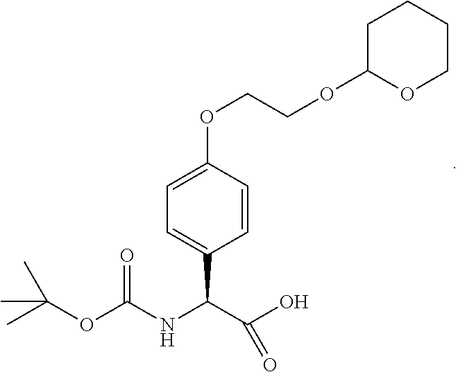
CC(OC(NC(C(O)=O)C1=CC=C(OCCOC2OCCCC2)C=C1)=O)(C)C
